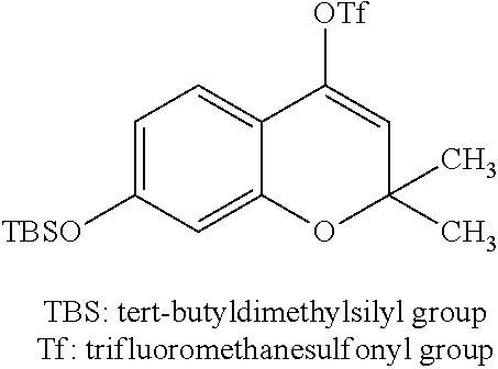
C1=C([TBSO])C=C2C(=C1)C([OTf])=CC(C)(C)O2
